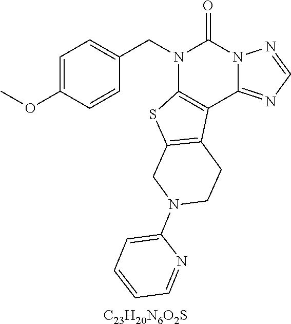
[C23H20N6O2S].C1=C(OC)C=CC(CN2C3=C(C4=NC=NN4C2=O)C2=C(S3)CN(C3=CC=CC=N3)CC2)=C1
